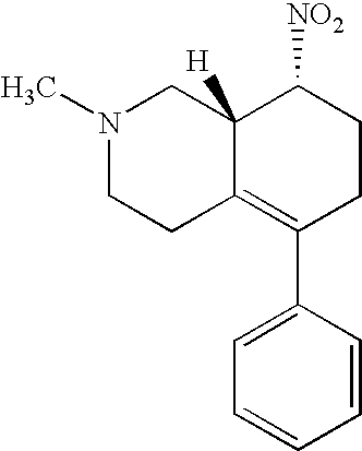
N1(C)CCC2=C(C3=CC=CC=C3)CCC([NO2])C2([H])C1
